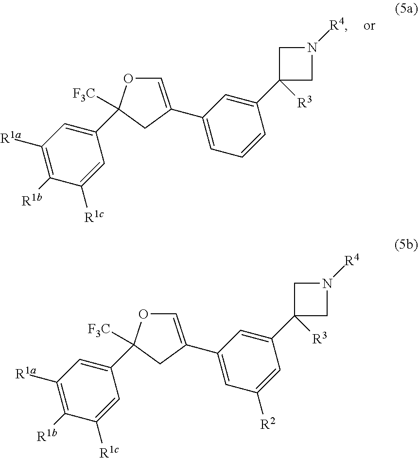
C1=C(C2=CC=CC(C3([R3])CN([R4])C3)=C2)CC(C2=CC([R1a])=C([R1b])C([R1c])=C2)([F3C])O1.C1=C(C2=CC([R2])=CC(C3([R3])CN([R4])C3)=C2)CC(C2=CC([R1a])=C([R1b])C([R1c])=C2)([F3C])O1
